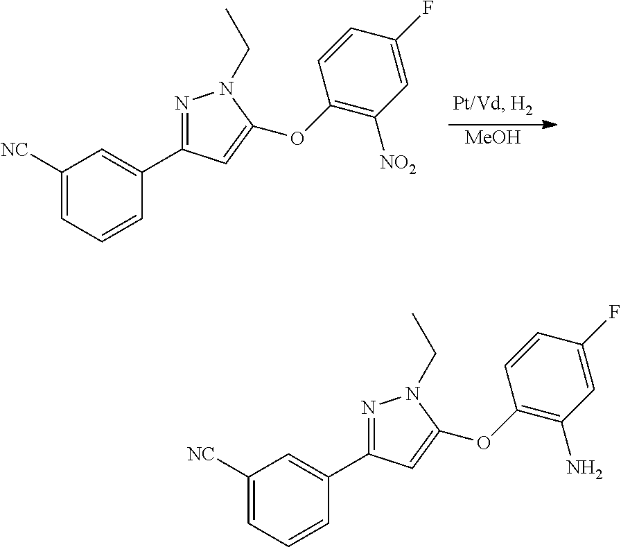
[MeOH].C1([NC])=CC=CC(C2=NN(CC)C(OC3=C([NO2])C=C(F)C=C3)=C2)=C1.C1([NC])=CC=CC(C2=NN(CC)C(OC3=C(N)C=C(F)C=C3)=C2)=C1
